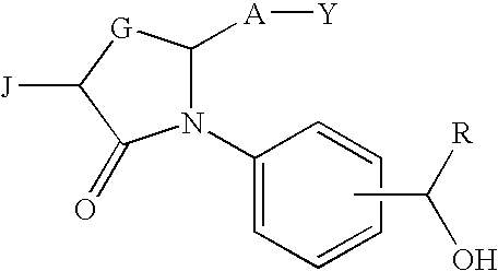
N1(C2=CC=CC=C2)C([A][Y])[G]C([J])C1=O.CC([R])O
